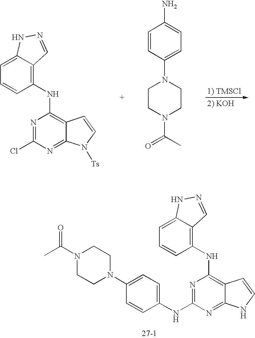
N1=C(Cl)N=C2C(=C1NC1=C3C(=CC=C1)NN=C3)C=CN2[Ts].C1CN(C(=O)C)CCN1C1=CC=C(N)C=C1.N1=C(NC2=CC=C(N3CCN(C(C)=O)CC3)C=C2)N=C2C(=C1NC1=C3C(=CC=C1)NN=C3)C=CN2
